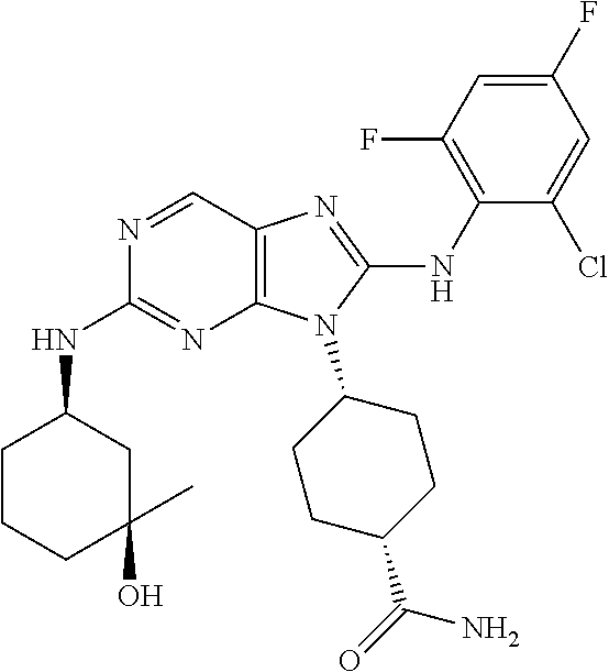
N1=CC2=C(N=C1NC1CCCC(O)(C)C1)N(C1CCC(C(=O)N)CC1)C(NC1=C(F)C=C(F)C=C1Cl)=N2
